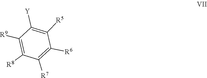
C1([R8])=C([R9])C([Y])=C([R5])C([R6])=C1[R7]
